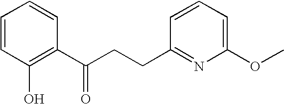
C1=CC(O)=C(C(CCC2=NC(OC)=CC=C2)=O)C=C1
